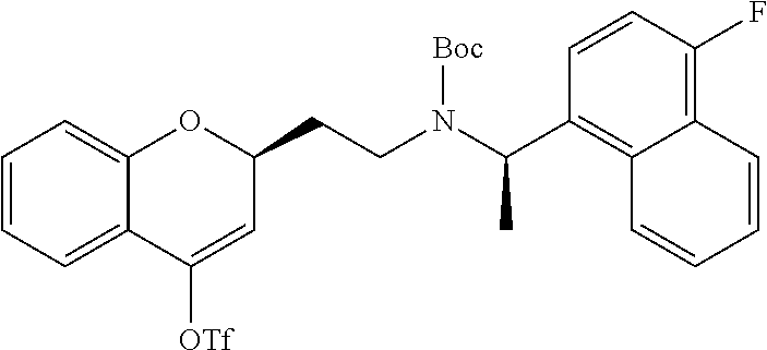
C1=CC=C2C(=C1)OC(CCN(C(C1=C3C(=C(F)C=C1)C=CC=C3)C)[Boc])C=C2[OTf]
